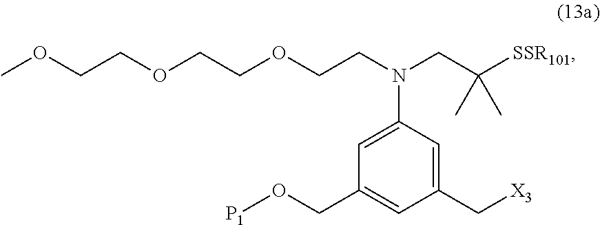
C(C1=CC(C[X3])=CC(N(CCOCCOCCOC)CC([SSR101])(C)C)=C1)O[P1]
